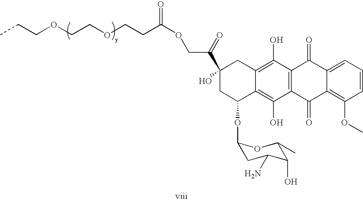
C1=CC(OC)=C2C(=C1)C(=O)C1=C(C2=O)C(O)=C2C(=C1O)CC(C(=O)COC(CCOCCOCCC)=O)(O)CC2OC1CC(N)C(O)C(C)O1
